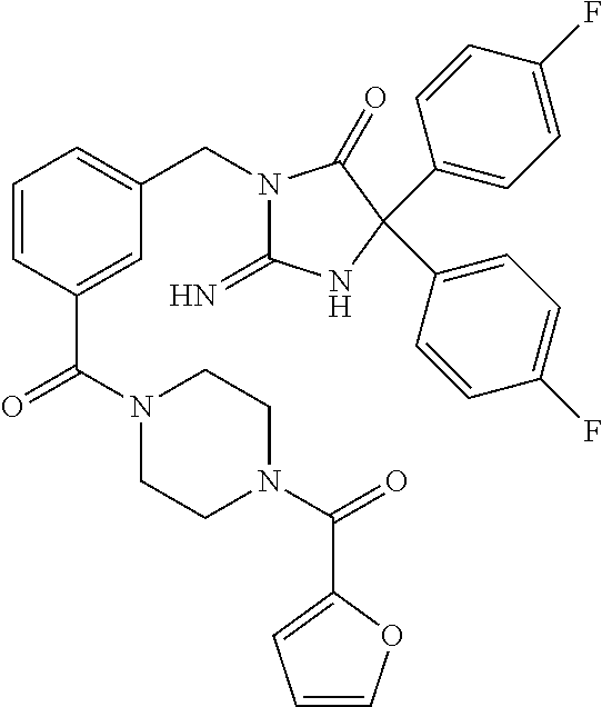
N1(CC2=CC=CC(C(N3CCN(C(=O)C4=CC=CO4)CC3)=O)=C2)C(=N)NC(C2=CC=C(F)C=C2)(C2=CC=C(F)C=C2)C1=O
